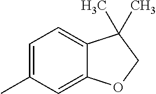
C1=C(C)C=C2C(=C1)C(C)(C)CO2
